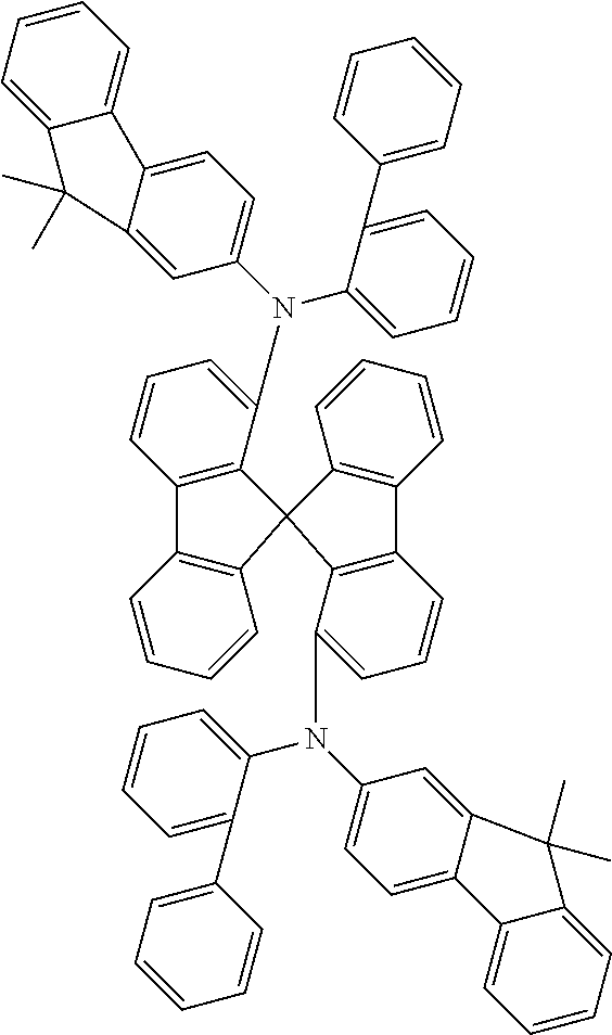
C12=C(C(N(C3=CC=C4C(=C3)C(C)(C)C3=CC=CC=C43)C3=CC=CC=C3C3=CC=CC=C3)=CC=C1)C1(C3=C2C=CC=C3)C2=C(C=CC=C2)C2=C1C(N(C1=CC=CC=C1C1=CC=CC=C1)C1=CC=C3C(=C1)C(C)(C)C1=CC=CC=C31)=CC=C2
